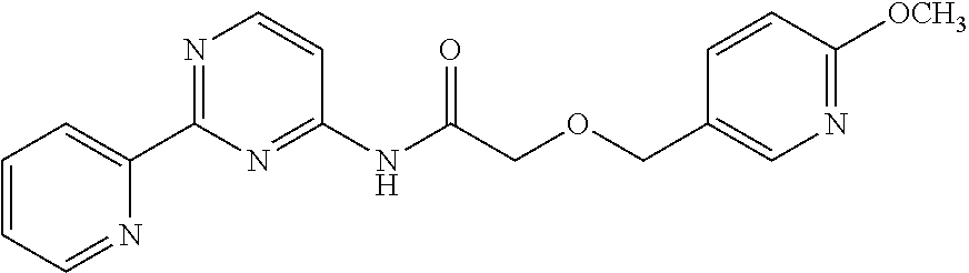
C1(COCC(NC2=NC(C3=CC=CC=N3)=NC=C2)=O)=CN=C([OCH3])C=C1
